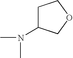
C1C(N(C)C)COC1
